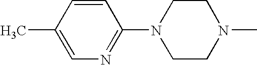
C1=CC(C)=CN=C1N1CCN(C)CC1
